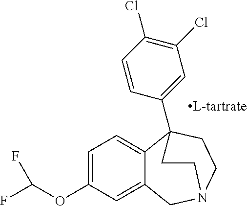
C1=C(OC(F)F)C=C2C(=C1)C1(C3=CC(Cl)=C(Cl)C=C3)CCN(C2)CC1
